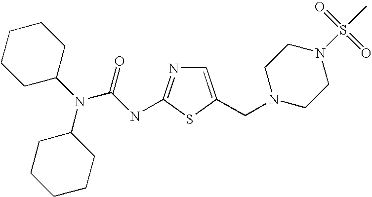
C1=C(CN2CCN(S(=O)(C)=O)CC2)SC(NC(N(C2CCCCC2)C2CCCCC2)=O)=N1
